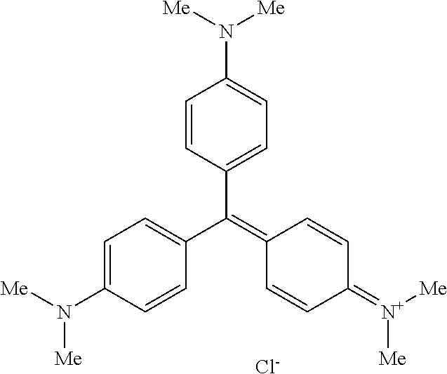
C1=C(N([Me])[Me])C=CC(C(=C2C=CC(=[N+]([Me])[Me])C=C2)C2=CC=C(N([Me])[Me])C=C2)=C1.[Cl-]
